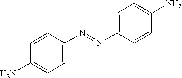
C1=C(N=NC2=CC=C(N)C=C2)C=CC(N)=C1
